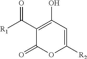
C1(C([R1])=O)=C(O)C=C([R2])OC1=O
